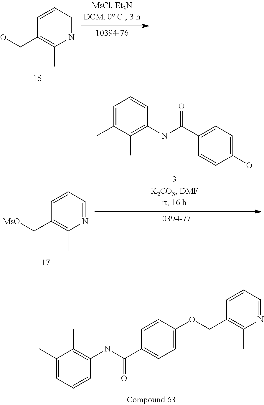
C1=C(C)C(C)=C(NC(C2=CC=C(OCC3=C(C)N=CC=C3)C=C2)=O)C=C1.N1=CC=CC(CO)=C1C.C1=C(C)C(C)=C(NC(C2=CC=C(O)C=C2)=O)C=C1.N1=CC=CC(C[MsO])=C1C
